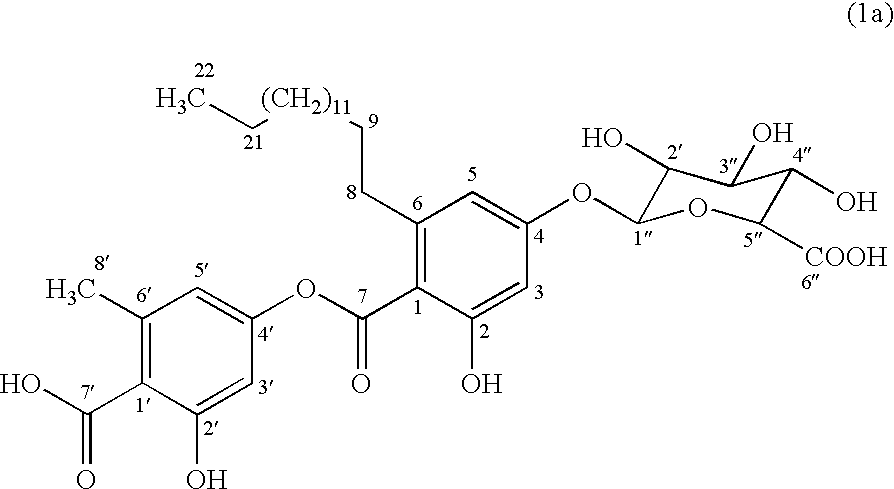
C1(C)=C(C(O)=O)C(O)=CC(OC(C2=C(CC[(CH2)11]CC)C=C(OC3C(O)C(O)C(O)C([COOH])O3)C=C2O)=O)=C1
